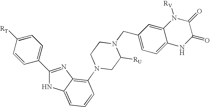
C1=CC(C2=NC3=C(N4CC([RU])N(CC5=CC=C6C(=C5)N([RV])C(=O)C(=O)N6)CC4)C=CC=C3N2)=CC=C1[RT]
